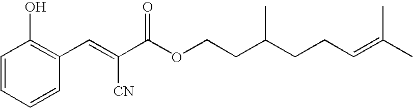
C1=CC=CC(C=C(C(OCCC(CCC=C(C)C)C)=O)[CN])=C1O
